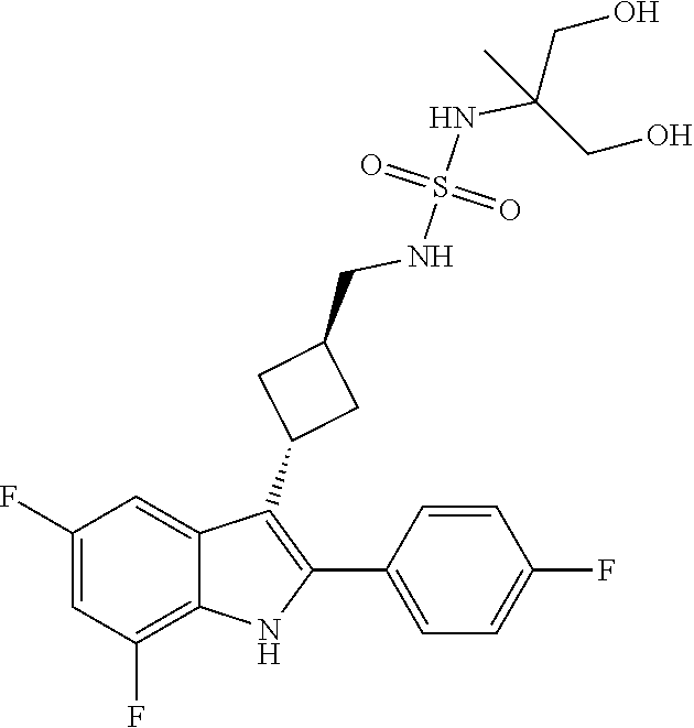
S(=O)(NC(CO)(C)CO)(=O)NCC1CC(C2=C(C3=CC=C(F)C=C3)NC3=C(F)C=C(F)C=C23)C1
